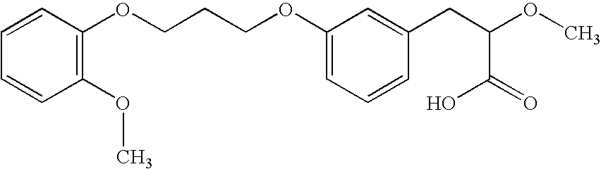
C1(OC)=C(OCCCOC2=CC=CC(CC(OC)C(=O)O)=C2)C=CC=C1
